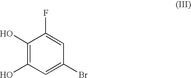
C1(O)=C(O)C=C(Br)C=C1F
